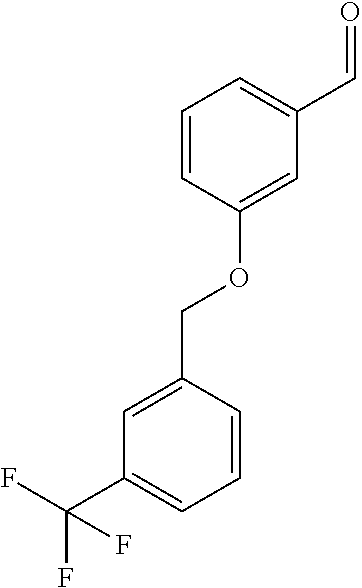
C1=CC(OCC2=CC(C(F)(F)F)=CC=C2)=CC(C=O)=C1
